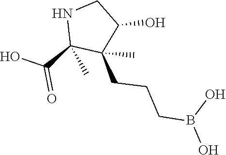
N1C(C(O)=O)(C)C(CCCB(O)O)(C)C(O)C1
